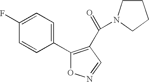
C1(C2=C(C(=O)N3CCCC3)C=NO2)=CC=C(F)C=C1
